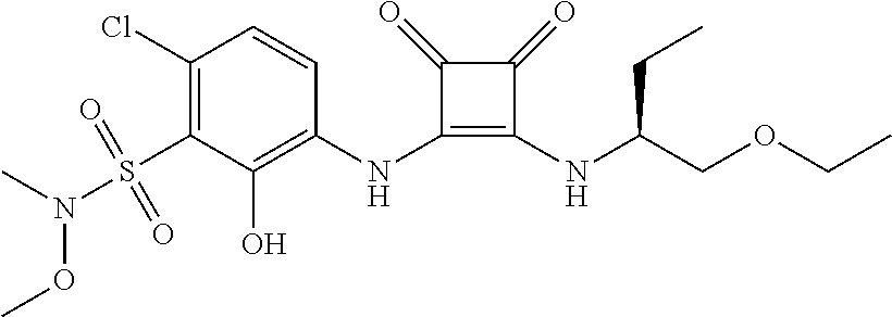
C1(Cl)=C(S(=O)(=O)N(C)OC)C(O)=C(NC2=C(NC(CC)COCC)C(=O)C2=O)C=C1
